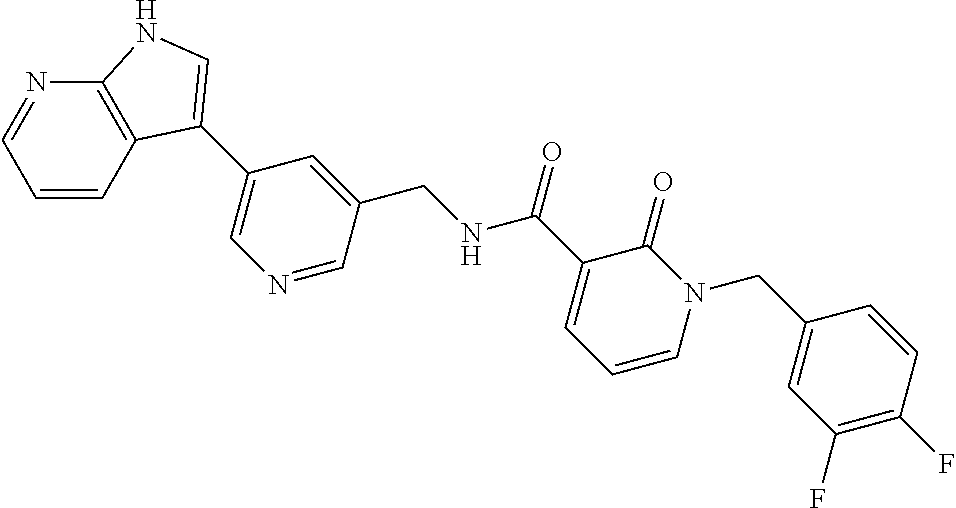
C1=CC2=C(N=C1)NC=C2C1=CN=CC(CNC(C2=CC=CN(CC3=CC(F)=C(F)C=C3)C2=O)=O)=C1
